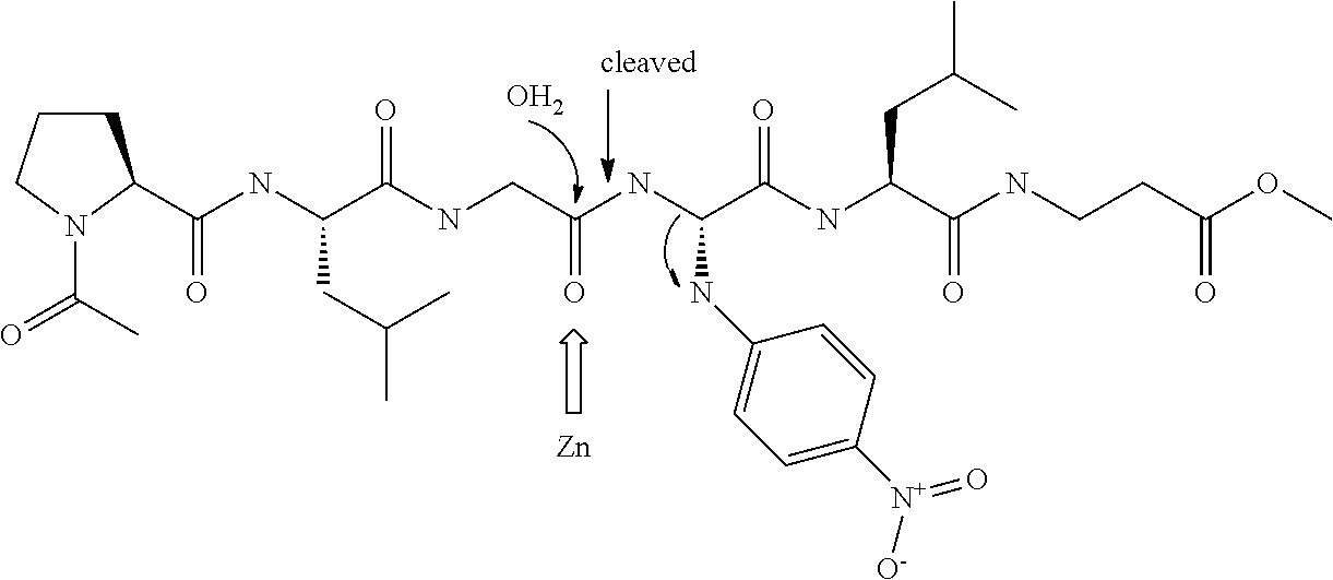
C1CCN(C(=O)C)C1C(NC(C(=O)NCC(NC(C(NC(C(=O)NCCC(OC)=O)CC(C)C)=O)NC1=CC=C([N+](=O)[O-])C=C1)=O)CC(C)C)=O.O.[Zn]
